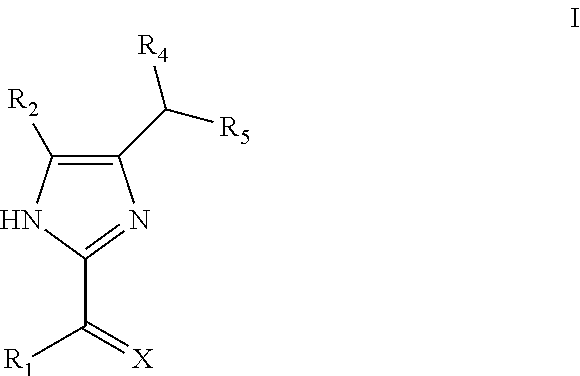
C1(C([R5])[R4])=C([R2])NC(C(=[X])[R1])=N1
